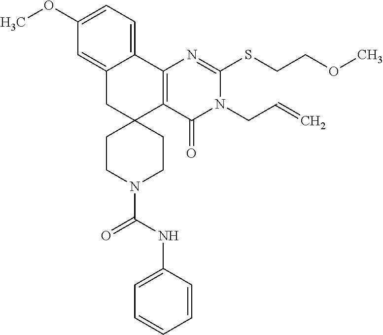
C1(OC)=CC=C2C(=C1)CC1(C3=C2N=C(SCCOC)N(CC=C)C3=O)CCN(C(NC2=CC=CC=C2)=O)CC1
